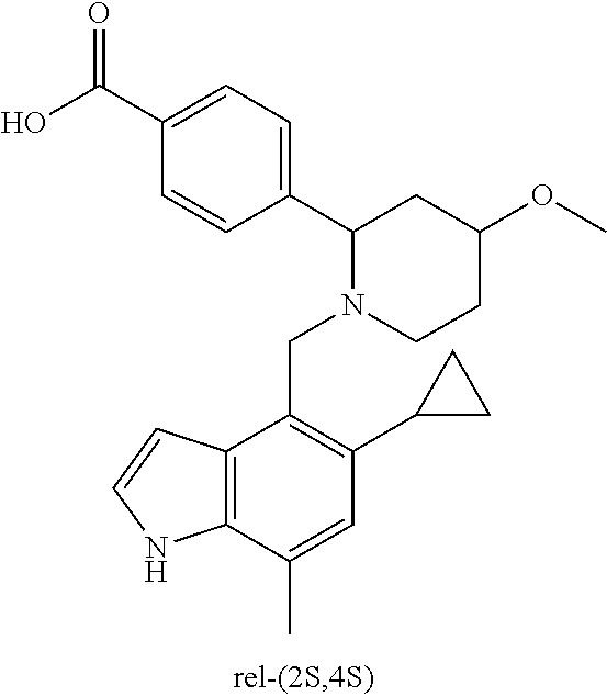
C1(C(O)=O)=CC=C(C2N(CC3=C(C4CC4)C=C(C)C4=C3C=CN4)CCC(OC)C2)C=C1
